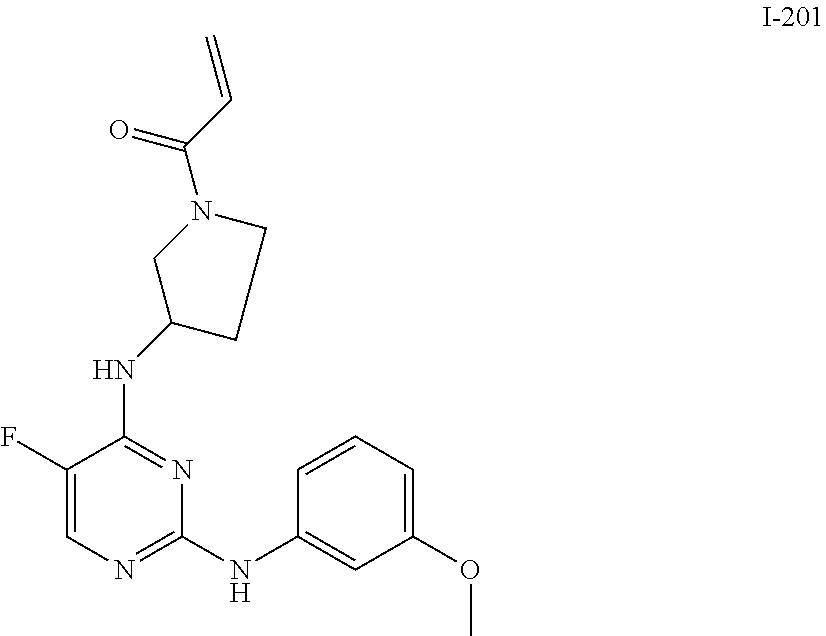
N(C1=NC(NC2=CC(OC)=CC=C2)=NC=C1F)C1CN(C(C=C)=O)CC1
